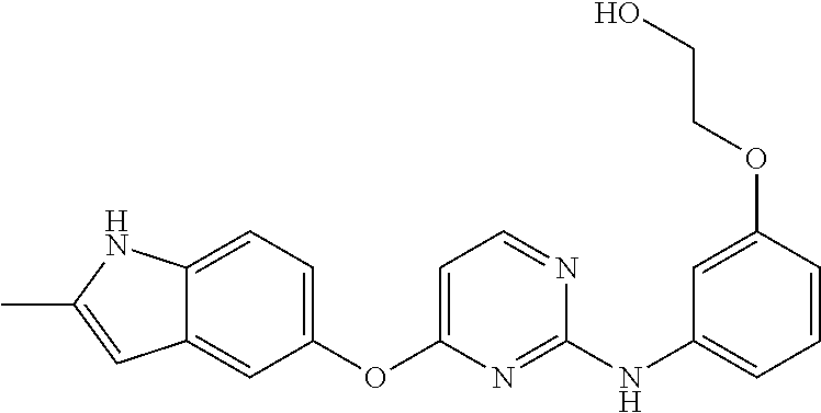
C12=CC=C(OC3=CC=NC(NC4=CC=CC(OCCO)=C4)=N3)C=C1C=C(C)N2
